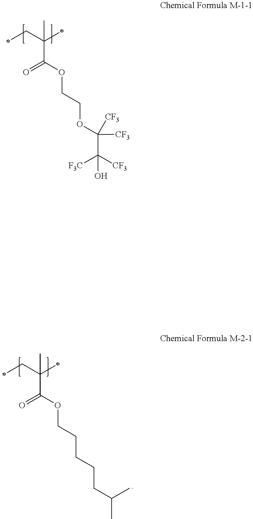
C(C(C)(C(OCCOC([CF3])(C([CF3])([F3C])O)[CF3])=O)C)C.C(C(C)(C(OCCCCCC(C)C)=O)C)C
